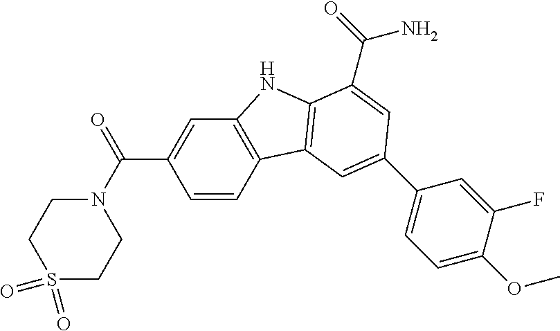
C12=C(C=CC(C(=O)N3CCS(=O)(=O)CC3)=C1)C1=C(N2)C(C(N)=O)=CC(C2=CC=C(OC)C(F)=C2)=C1
